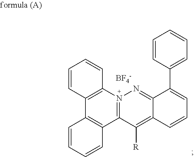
[BF4-].C12=N(C3=C(C4=C1C=CC=C4)C=CC=C3)N=C1C(=C2[R])C=CC=C1C1=CC=CC=C1
